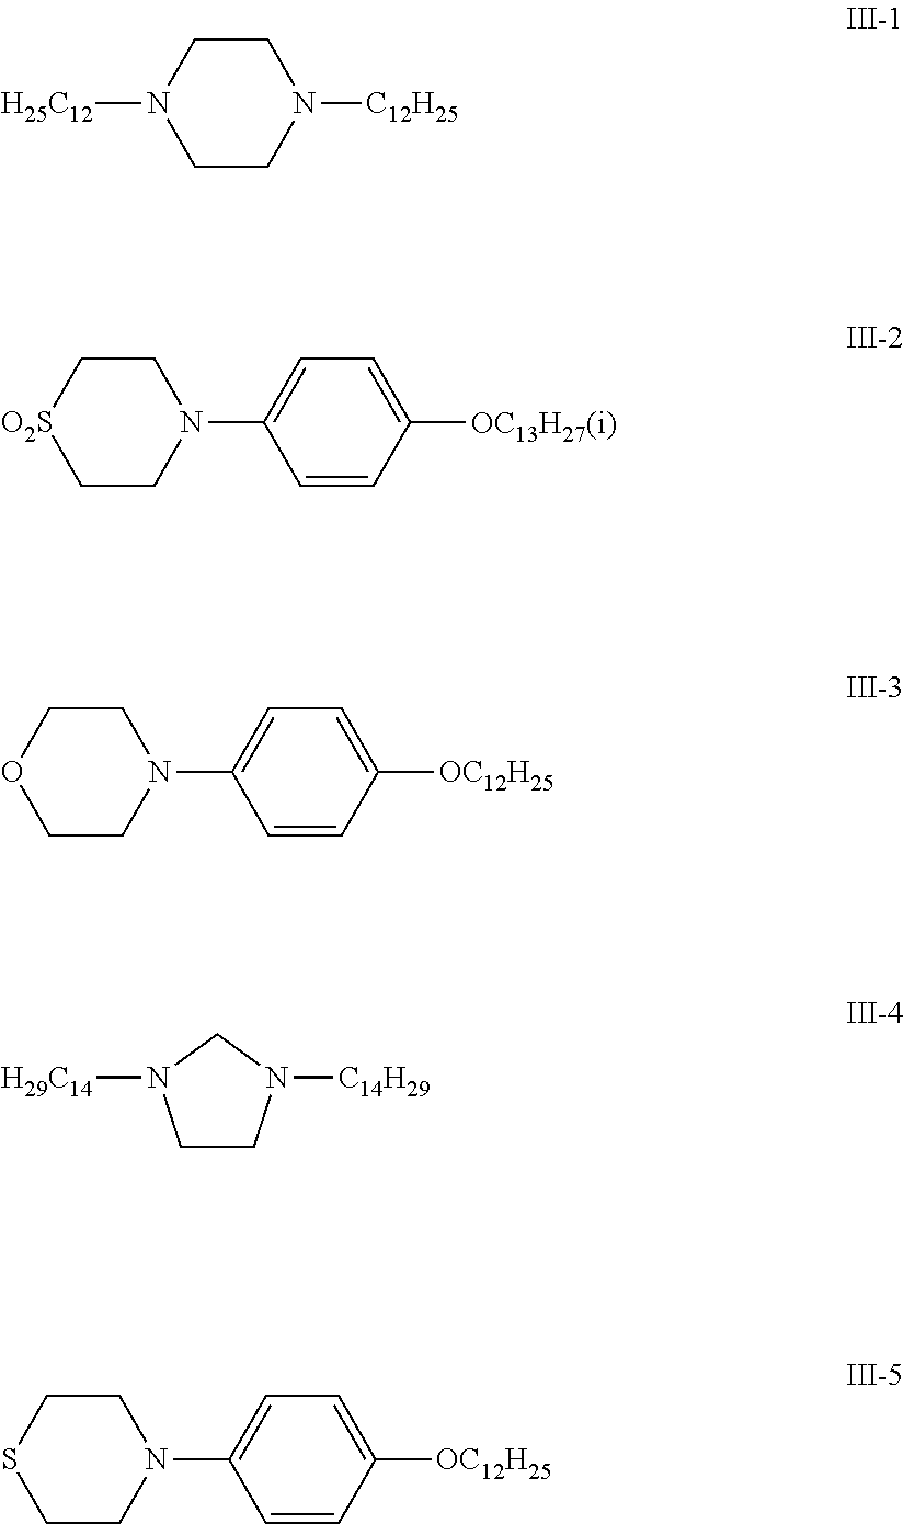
C1CN([H25C12])CCN1[C12H25].C1C[O2S]CCN1C1=CC=C([OC13H27(i)])C=C1.C1COCCN1C1=CC=C([OC12H25])C=C1.C1CSCCN1C1=CC=C([OC12H25])C=C1.C1CN([C14H29])CN1[H29C14]
